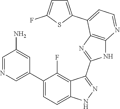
C1=NC=C(C2=CC=C3C(=C2F)C(C2=NC4=C(N2)N=CC=C4C2=CC=C(F)S2)=NN3)C=C1N
